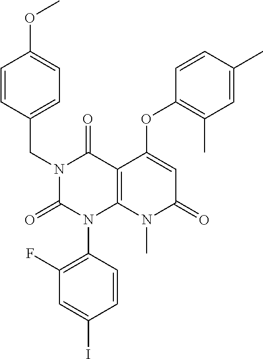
C1(F)=C(N2C3=C(C(=O)N(CC4=CC=C(OC)C=C4)C2=O)C(OC2=C(C)C=C(C)C=C2)=CC(=O)N3C)C=CC(I)=C1
